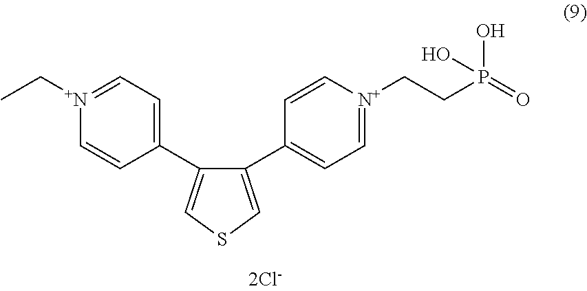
[N+]1(CC)=CC=C(C2=CSC=C2C2=CC=[N+](CCP(=O)(O)O)C=C2)C=C1
